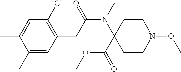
C1(C)=CC(CC(N(C2(C(OC)=O)CCN(OC)CC2)C)=O)=C(Cl)C=C1C
